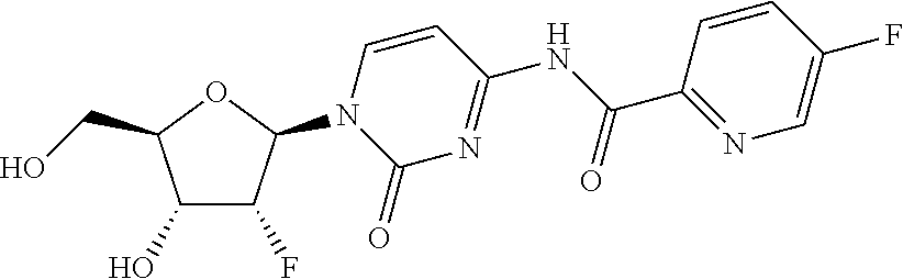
C1(O)C(F)C(N2C(=O)N=C(NC(C3=NC=C(F)C=C3)=O)C=C2)OC1CO
